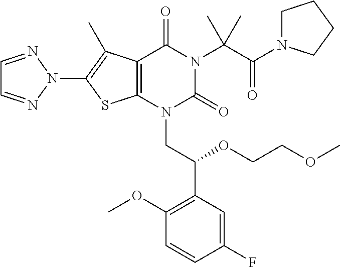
C12=C(N(CC(C3=C(OC)C=CC(F)=C3)OCCOC)C(=O)N(C(C(N3CCCC3)=O)(C)C)C1=O)SC(N1N=CC=N1)=C2C
